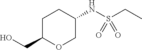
C(C)S(NC1CCC(CO)OC1)(=O)=O
